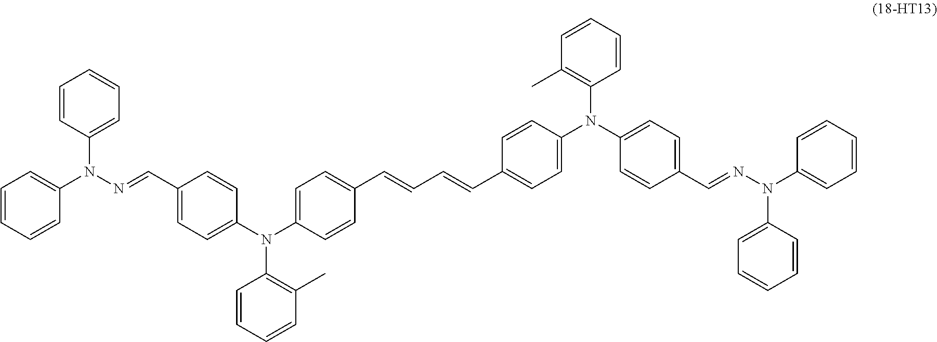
C1=CC(N(N=CC2=CC=C(N(C3=CC=C(C=CC=CC4=CC=C(N(C5=CC=C(C=NN(C6=CC=CC=C6)C6=CC=CC=C6)C=C5)C5=C(C)C=CC=C5)C=C4)C=C3)C3=C(C)C=CC=C3)C=C2)C2=CC=CC=C2)=CC=C1
